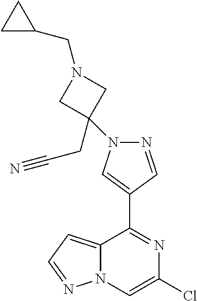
C1(C2=NC(Cl)=CN3C2=CC=N3)=CN(C2(CC#N)CN(CC3CC3)C2)N=C1
